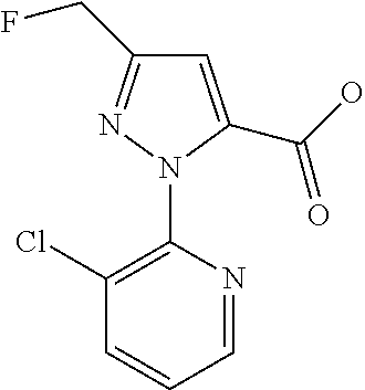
N1(C2=C(Cl)C=CC=N2)C(C(O)=O)=CC(CF)=N1
